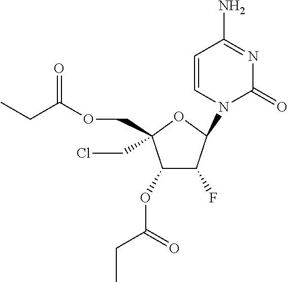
C1(OC(CC)=O)C(F)C(N2C=CC(N)=NC2=O)OC1(CCl)COC(CC)=O
